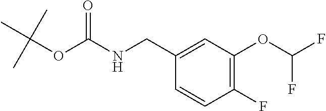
N(C(OC(C)(C)C)=O)CC1=CC(OC(F)F)=C(F)C=C1
